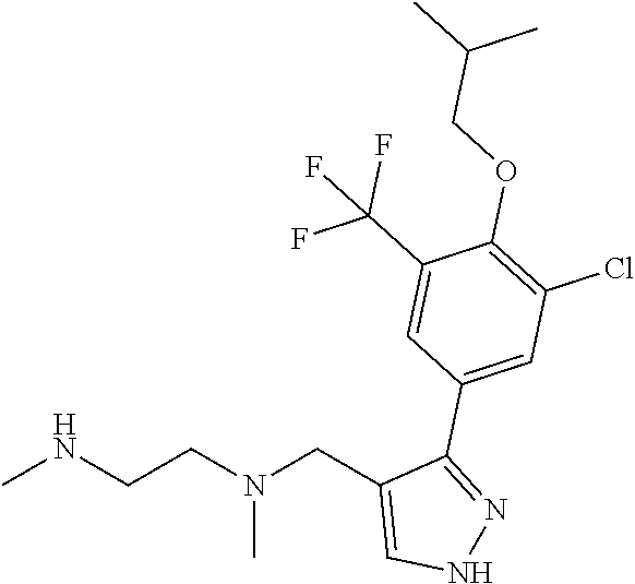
CNCCN(CC1=CNN=C1C1=CC(Cl)=C(OCC(C)C)C(C(F)(F)F)=C1)C
